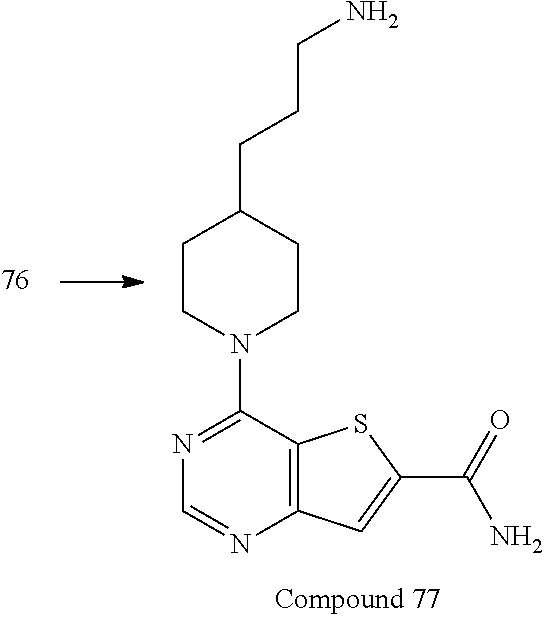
N1=C(N2CCC(CCCN)CC2)C2=C(N=C1)C=C(C(=O)N)S2
